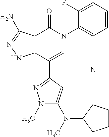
C12=C(C(C3=NN(C)C(N(C)C4CCCC4)=C3)=CN(C3=C(C#N)C=CC=C3F)C1=O)NN=C2N
